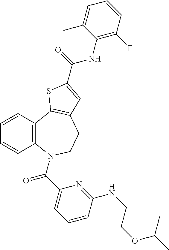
C1=CC2=C(C=C1)N(C(C1=CC=CC(NCCOC(C)C)=N1)=O)CCC1=C2SC(C(NC2=C(F)C=CC=C2C)=O)=C1
